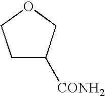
C1C([CONH2])COC1
